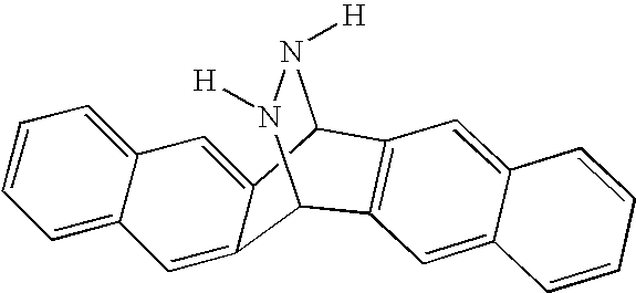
C12=CC3=CC=CC=C3C=C1C1N([H])N([H])C2C2=C1C=C1C(=C2)C=CC=C1
